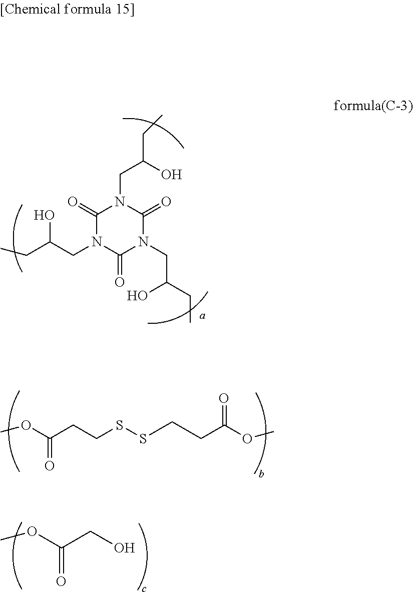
O(C(CO)=O)C.C1(=O)N(CC(CC)O)C(=O)N(CC(CC)O)C(=O)N1CC(O)CC.O(C(CCSSCCC(OC)=O)=O)C
